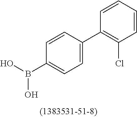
C1=CC(C2=C(Cl)C=CC=C2)=CC=C1B(O)O
